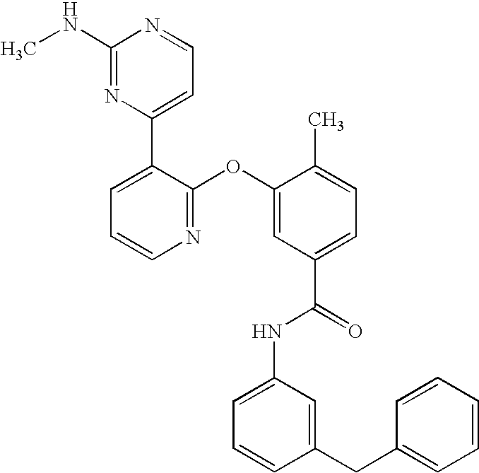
N1=C(OC2=CC(C(=O)NC3=CC=CC(CC4=CC=CC=C4)=C3)=CC=C2C)C(C2=CC=NC(NC)=N2)=CC=C1
